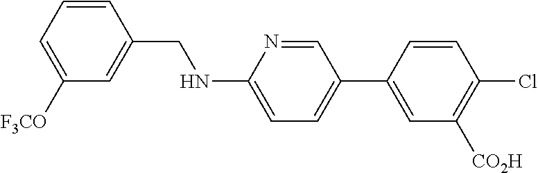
C1=CC(CNC2=CC=C(C3=CC([CO2H])=C(Cl)C=C3)C=N2)=CC([F3CO])=C1
